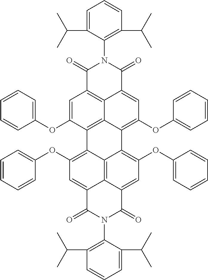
C12=C3C(=C(OC4=CC=CC=C4)C=C4C3=C(C=C1OC1=CC=CC=C1)C(=O)N(C1=C(C(C)C)C=CC=C1C(C)C)C4=O)C1=C(OC3=CC=CC=C3)C=C3C4=C1C2=C(OC1=CC=CC=C1)C=C4C(=O)N(C1=C(C(C)C)C=CC=C1C(C)C)C3=O
